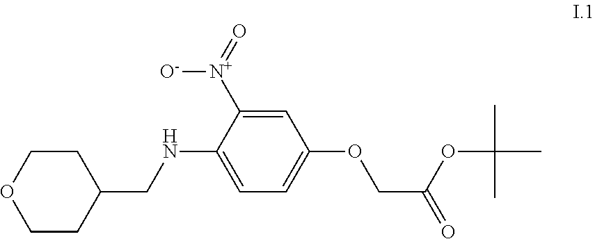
C1CC(CNC2=CC=C(OCC(=O)OC(C)(C)C)C=C2[N+](=O)[O-])CCO1
